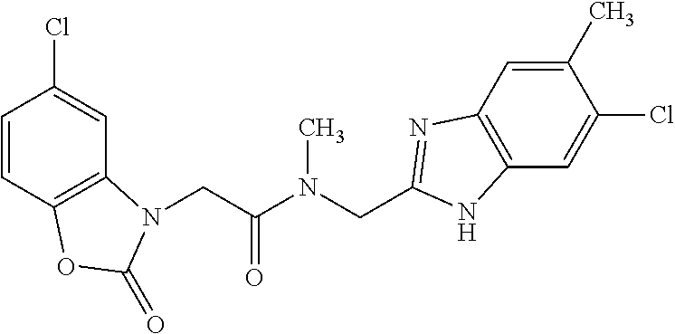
C1=CC2=C(C=C1Cl)N(CC(N(CC1=NC3=C(C=C(Cl)C(C)=C3)N1)C)=O)C(=O)O2
